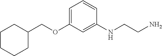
O(C1=CC=CC(NCCN)=C1)CC1CCCCC1
